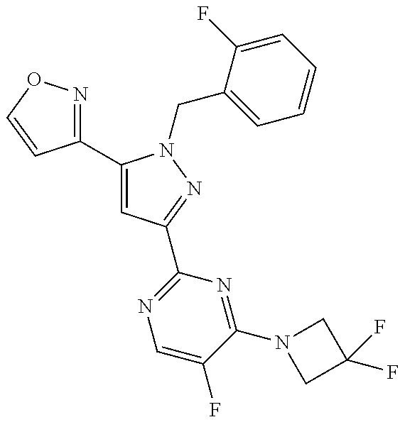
C1(C2=CC(C3=NC=C(F)C(N4CC(F)(F)C4)=N3)=NN2CC2=CC=CC=C2F)=NOC=C1
